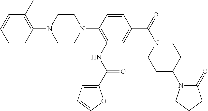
C1=CC(N2CCN(C3=C(NC(C4=CC=CO4)=O)C=C(C(=O)N4CCC(N5C(=O)CCC5)CC4)C=C3)CC2)=C(C)C=C1
